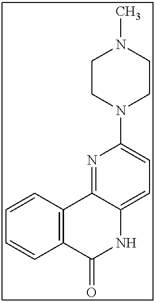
C12=C(C=CC=C1)C1=NC(N3CCN(C)CC3)=CC=C1NC2=O
